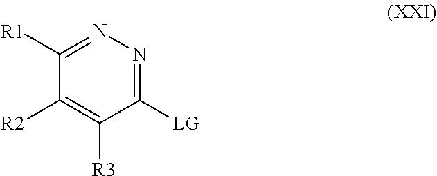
C1([LG])=NN=C([R1])C([R2])=C1[R3]
